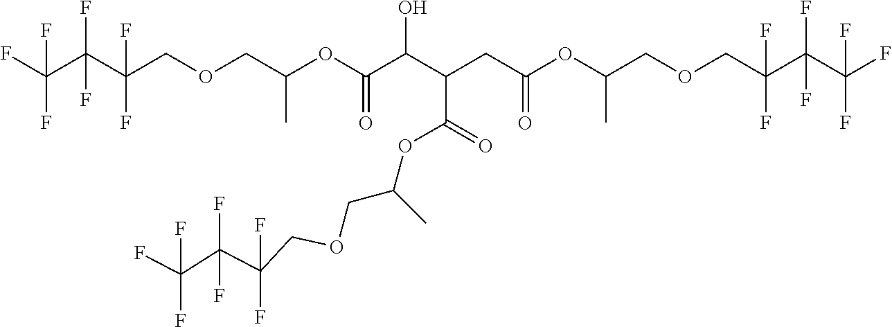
FC(C(C(COCC(OC(C(C(CC(OC(COCC(C(C(F)(F)F)(F)F)(F)F)C)=O)C(=O)OC(COCC(C(C(F)(F)F)(F)F)(F)F)C)O)=O)C)(F)F)(F)F)(F)F
